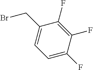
BrCC1=CC=C(F)C(F)=C1F
